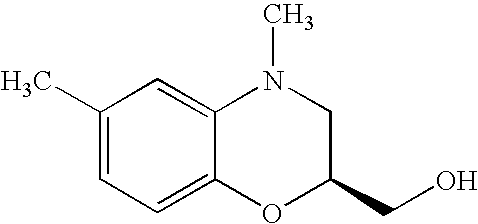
C1(C)=CC=C2C(=C1)N(C)CC(CO)O2
